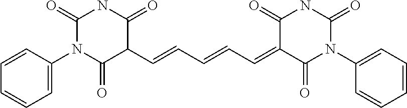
C1=C(N2C(=O)C(C=CC=CC=C3C(=O)N(C4=CC=CC=C4)C(=O)NC3=O)C(=O)NC2=O)C=CC=C1
